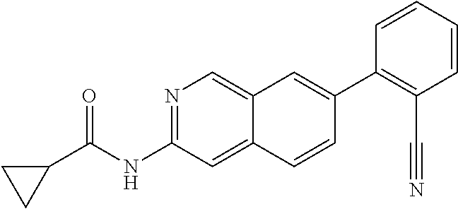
N1=C(NC(C2CC2)=O)C=C2C(=C1)C=C(C1=C(C#N)C=CC=C1)C=C2
